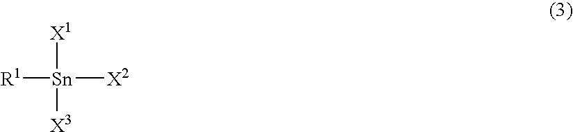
[R1][Sn]([X2])([X3])[X1]
